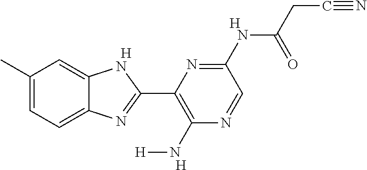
[H].C1(C)=CC=C2C(=C1)NC(C1=C(N[H])N=CC(NC(=O)CC#N)=N1)=N2.[H].[H]
